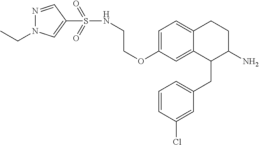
C1=C(OCCNS(=O)(=O)C2=CN(CC)N=C2)C=C2C(=C1)CCC(N)C2CC1=CC=CC(Cl)=C1
